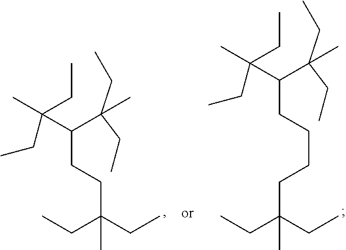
C(CC)(CC)(C)CCC(C(C)(CC)CC)C(CC)(CC)C.C(CCCCC(CC)(CC)C)(C(C)(CC)CC)C(CC)(CC)C
